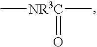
C[NR3C](C)=O
